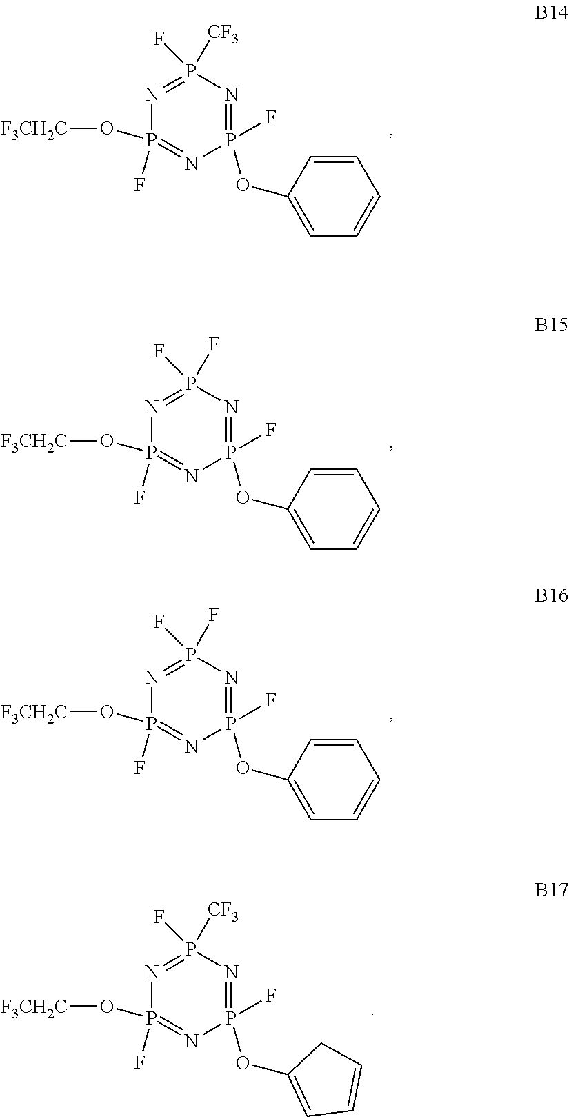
P1(F)(O[F3CH2C])=NP(F)(OC2=CC=CC=C2)=NP([CF3])(F)=N1.P1(F)(O[F3CH2C])=NP(F)(OC2=CC=CC=C2)=NP(F)(F)=N1.P1(F)(O[F3CH2C])=NP(F)(OC2=CC=CC=C2)=NP(F)(F)=N1.P1(F)(O[F3CH2C])=NP(F)(OC2=CC=CC2)=NP([CF3])(F)=N1
